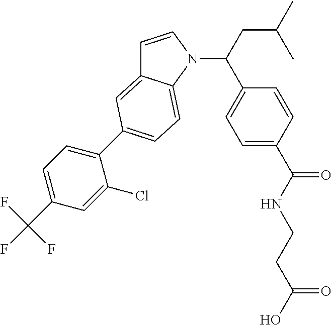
C1=CN(C(C2=CC=C(C(NCCC(O)=O)=O)C=C2)CC(C)C)C2=CC=C(C3=CC=C(C(F)(F)F)C=C3Cl)C=C12
